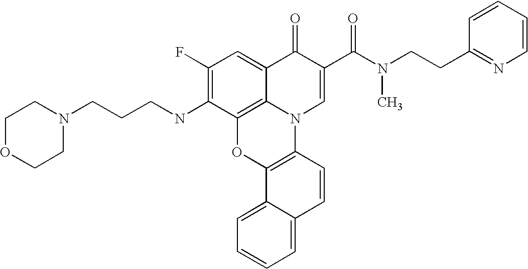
C12=C3C(=CC(F)=C1NCCCN1CCOCC1)C(=O)C(C(=O)N(C)CCC1=NC=CC=C1)=CN3C1=C(O2)C2=CC=CC=C2C=C1
